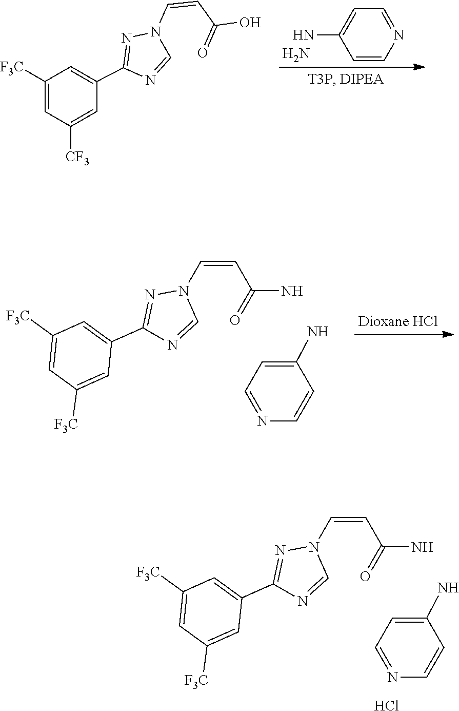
C1=C(N)C=CN=C1.C1(C2=CC([F3C])=CC([F3C])=C2)=NN(C=CC(N)=O)C=N1.Cl.C1=C(N)C=CN=C1.C1(C2=CC([F3C])=CC([F3C])=C2)=NN(C=CC(N)=O)C=N1.C1=C(N)C=CN=C1.C1(C2=NN(C=CC(O)=O)C=N2)=CC([F3C])=CC([CF3])=C1.N
